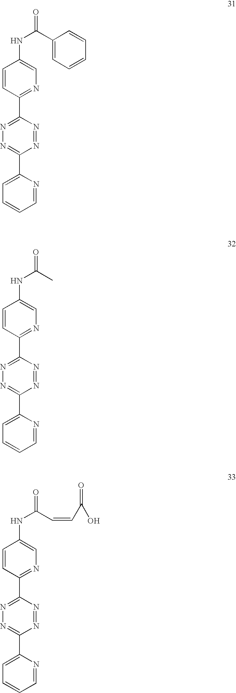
C1=CC(C2=NN=C(C3=CC=CC=N3)N=N2)=NC=C1NC(C1=CC=CC=C1)=O.C1=CC(C2=NN=C(C3=CC=CC=N3)N=N2)=NC=C1NC(C)=O.C1=CC(C2=NN=C(C3=CC=CC=N3)N=N2)=NC=C1NC(C=CC(O)=O)=O
